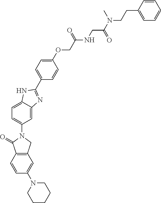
C12=C(C(=O)N(C3=CC=C4C(=C3)N=C(C3=CC=C(OCC(NCC(N(CCC5=CC=CC=C5)C)=O)=O)C=C3)N4)C1)C=CC(N1CCCCC1)=C2
